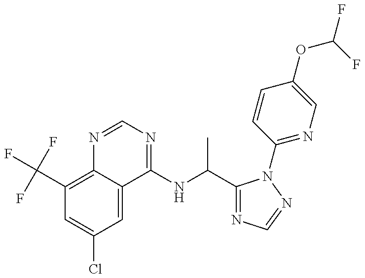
C1(C(F)(F)F)=C2C(=CC(Cl)=C1)C(NC(C)C1=NC=NN1C1=NC=C(OC(F)F)C=C1)=NC=N2
